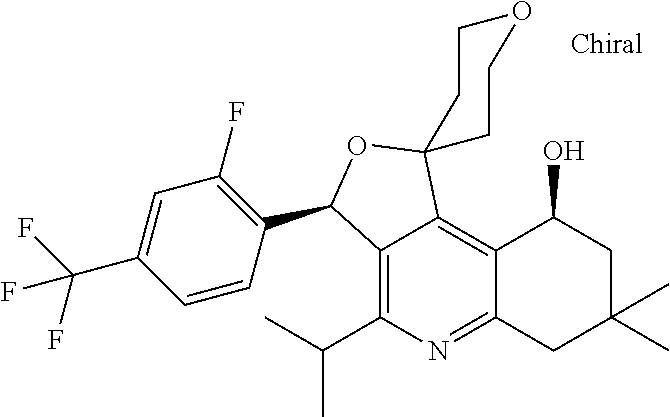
C12=C(C(C)C)N=C3C(=C1C1(OC2C2=C(F)C=C(C(F)(F)F)C=C2)CCOCC1)C(O)CC(C)(C)C3
